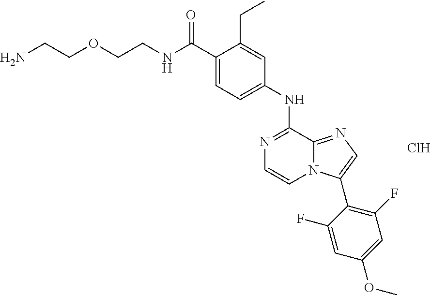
NCCOCCNC(C1=CC=C(NC2=NC=CN3C2=NC=C3C2=C(F)C=C(OC)C=C2F)C=C1CC)=O.Cl
